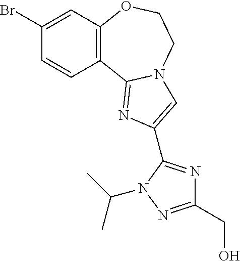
C12=C(OCCN3C1=NC(C1=NC(CO)=NN1C(C)C)=C3)C=C(Br)C=C2
